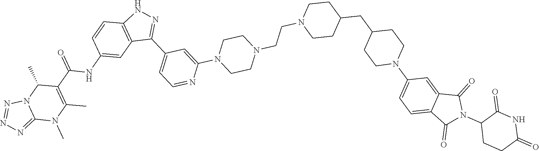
C12=NN=NN1C(C)C(C(=O)NC1=CC3=C(C=C1)NN=C3C1=CC=NC(N3CCN(CCN4CCC(CC5CCN(C6=CC=C7C(=C6)C(=O)N(C6CCC(=O)NC6=O)C7=O)CC5)CC4)CC3)=C1)=C(C)N2C
